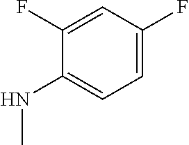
C1=C(F)C=C(F)C(NC)=C1
